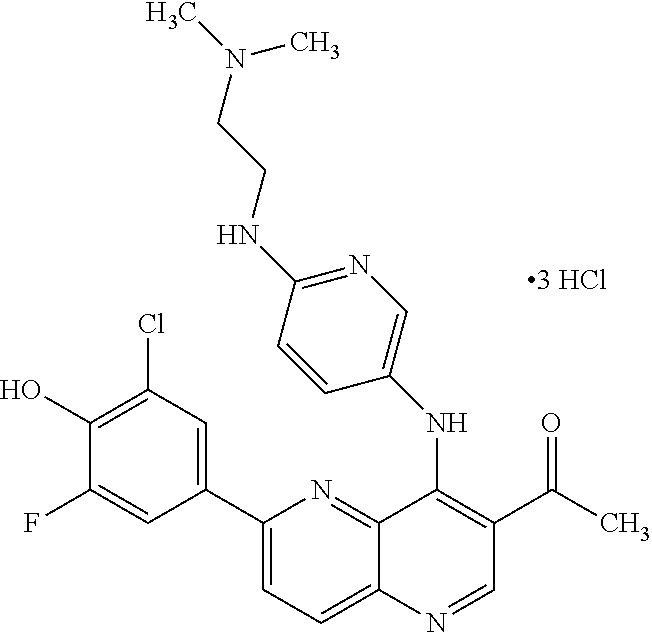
C1(C2=CC(Cl)=C(O)C(F)=C2)=CC=C2C(=N1)C(NC1=CN=C(NCCN(C)C)C=C1)=C(C(=O)C)C=N2
